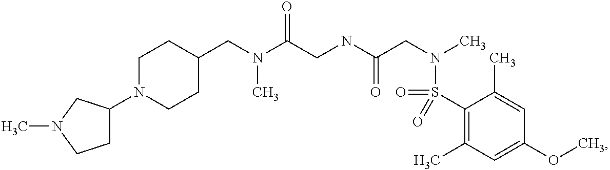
C1(CN(C(CNC(CN(C)S(C2=C(C)C=C(OC)C=C2C)(=O)=O)=O)=O)C)CCN(C2CCN(C)C2)CC1
